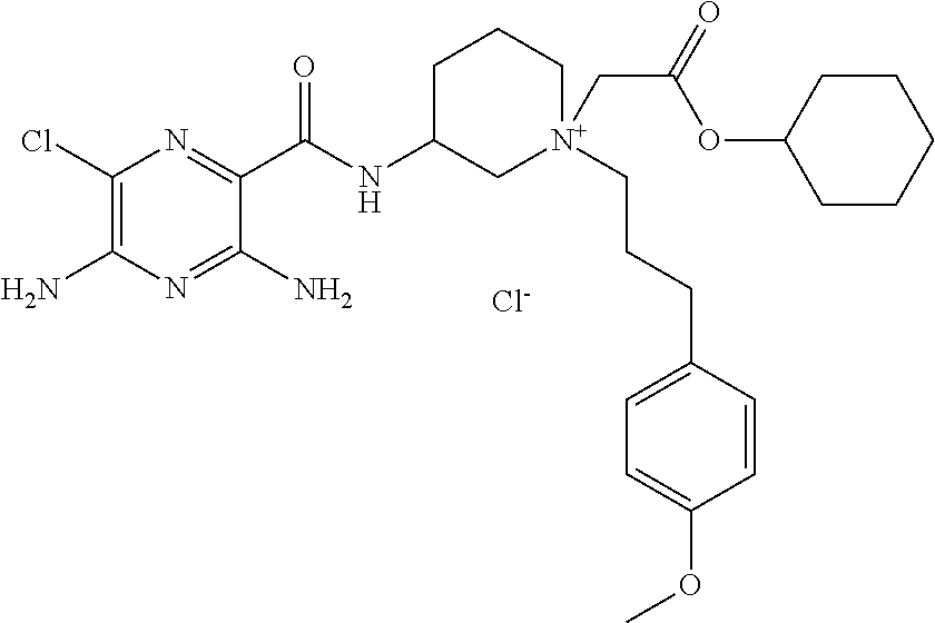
C1(Cl)=C(N)N=C(N)C(C(NC2C[N+](CCCC3=CC=C(OC)C=C3)(CC(=O)OC3CCCCC3)CCC2)=O)=N1.[Cl-]
